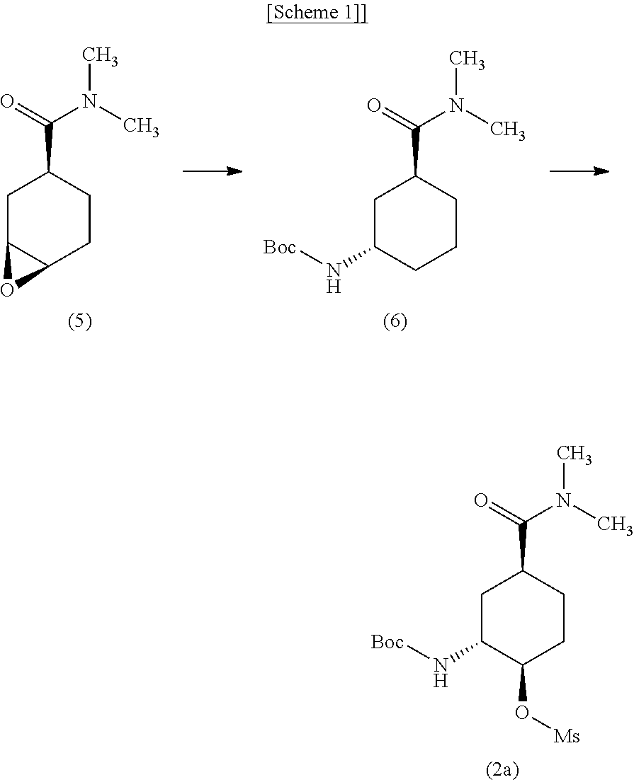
C1C(N[Boc])C(O[Ms])CCC1C(=O)N(C)C.C1C2C(CCC1C(=O)N(C)C)O2.C1C(N[Boc])CCCC1C(=O)N(C)C
